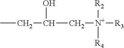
CCC(O)C[N+]([R2])([R4])[R3]
